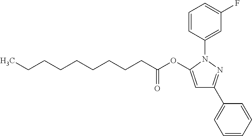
C(CC(OC1=CC(C2=CC=CC=C2)=NN1C1=CC(F)=CC=C1)=O)CCCCCCC
